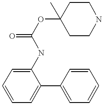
C1=CC=C(C2=CC=CC=C2)C(NC(OC2(C)CCNCC2)=O)=C1
